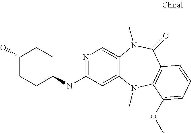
N1=C(NC2CCC(O)CC2)C=C2C(=C1)N(C)C(=O)C1=C(N2C)C(OC)=CC=C1
